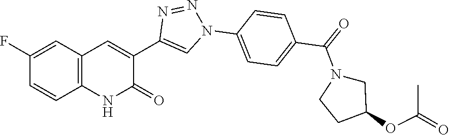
C12=C(C=C(F)C=C1)C=C(C1=CN(C3=CC=C(C(N4CCC(OC(C)=O)C4)=O)C=C3)N=N1)C(=O)N2
